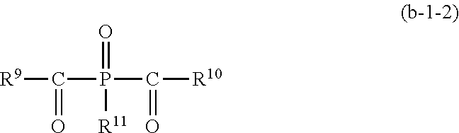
[R9]C(=O)P(=O)(C(=O)[R10])[R11]
